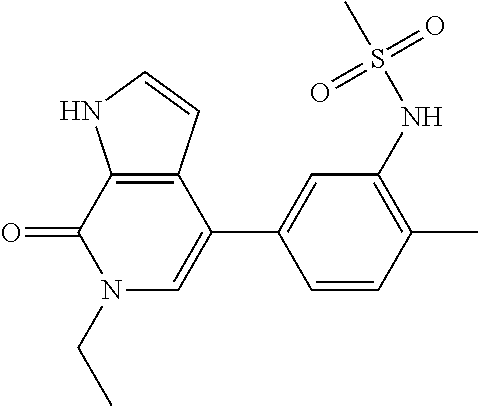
C12=C(C(=O)N(CC)C=C1C1=CC(NS(C)(=O)=O)=C(C)C=C1)NC=C2
